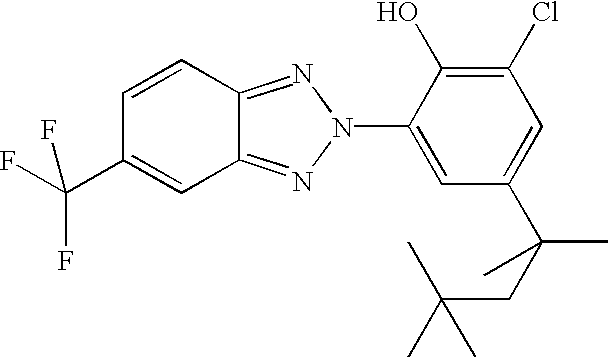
C1=CC2=NN(C3=CC(C(CC(C)(C)C)(C)C)=CC(Cl)=C3O)N=C2C=C1C(F)(F)F
